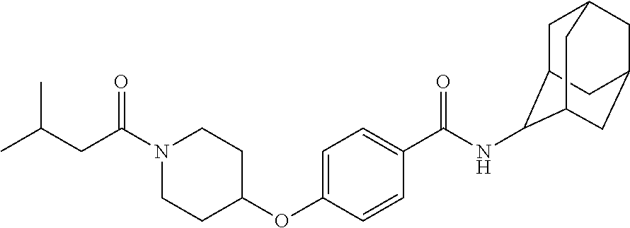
C(C(=O)N1CCC(OC2=CC=C(C(=O)NC3C4CC5CC(CC3C5)C4)C=C2)CC1)C(C)C
